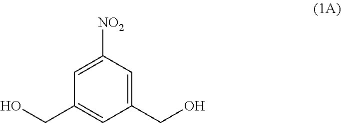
C1(CO)=CC(CO)=CC([NO2])=C1
